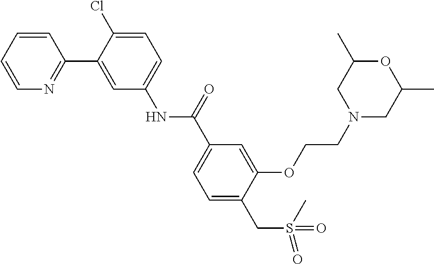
C1=CC=CN=C1C1=CC(NC(C2=CC=C(CS(=O)(C)=O)C(OCCN3CC(C)OC(C)C3)=C2)=O)=CC=C1Cl
